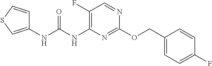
C1(F)=CC=C(COC2=NC(NC(NC3=CSC=C3)=O)=C(F)C=N2)C=C1
